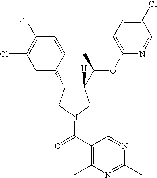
C1(C2C([H])(C(OC3=CC=C(Cl)C=N3)C)CN(C(=O)C3=C(C)N=C(C)N=C3)C2)=CC(Cl)=C(Cl)C=C1
